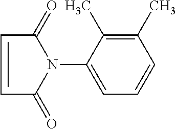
C1(C)=C(C)C(N2C(=O)C=CC2=O)=CC=C1
